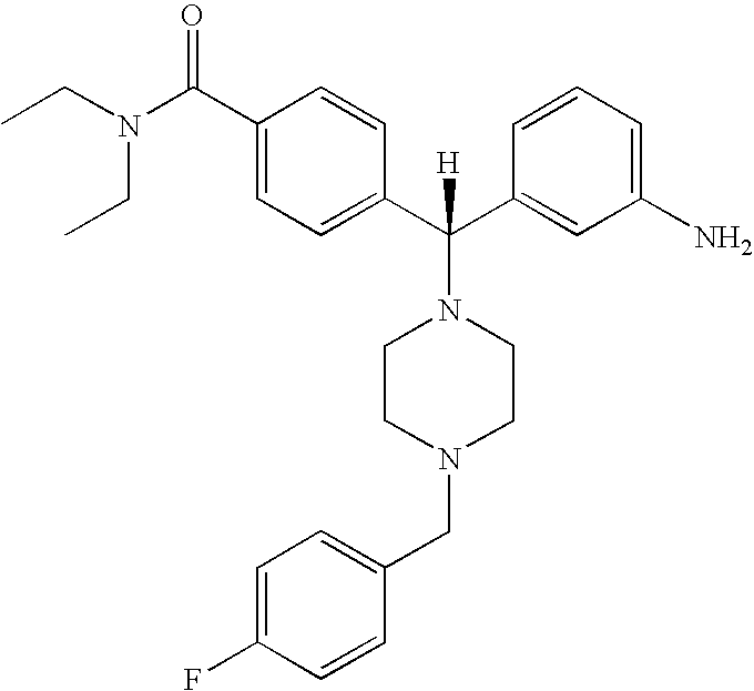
CCN(CC)C(C1=CC=C(C(C2=CC(N)=CC=C2)(N2CCN(CC3=CC=C(F)C=C3)CC2)[H])C=C1)=O
